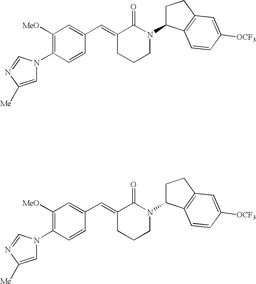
C1=CC(N2C=C([Me])N=C2)=C([OMe])C=C1C=C1CCCN(C2CCC3=C2C=CC([OCF3])=C3)C1=O.C1=CC(N2C=C([Me])N=C2)=C([OMe])C=C1C=C1CCCN(C2CCC3=C2C=CC([OCF3])=C3)C1=O
